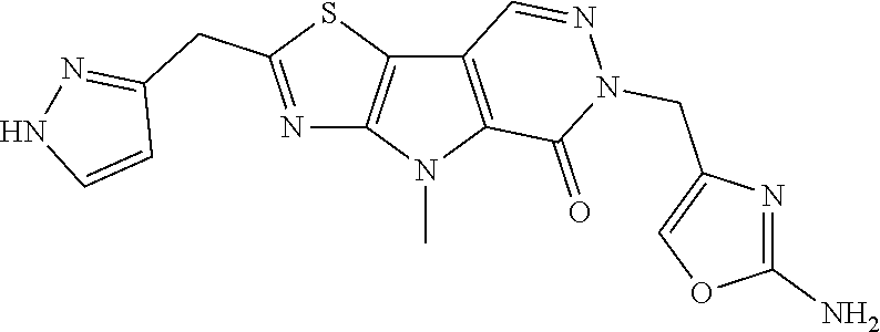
C12=C(N(C)C3=C1C=NN(CC1=COC(N)=N1)C3=O)N=C(CC1=NNC=C1)S2
